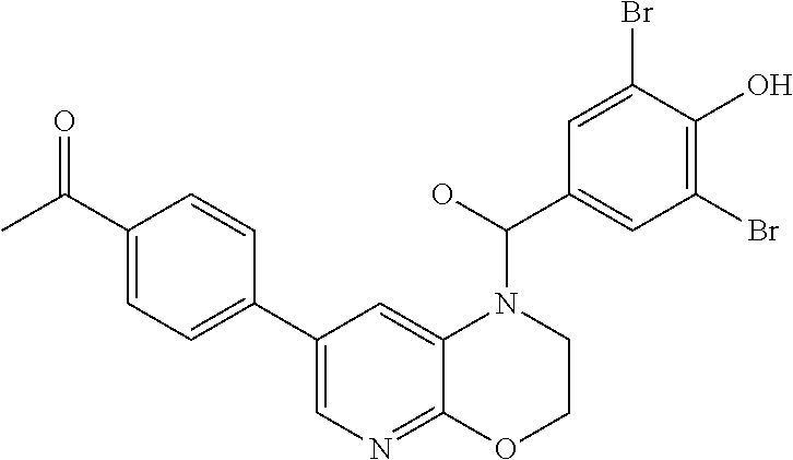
C1(C2=CC=C(C(C)=O)C=C2)=CN=C2C(=C1)N(C(C1=CC(Br)=C(O)C(Br)=C1)O)CCO2
